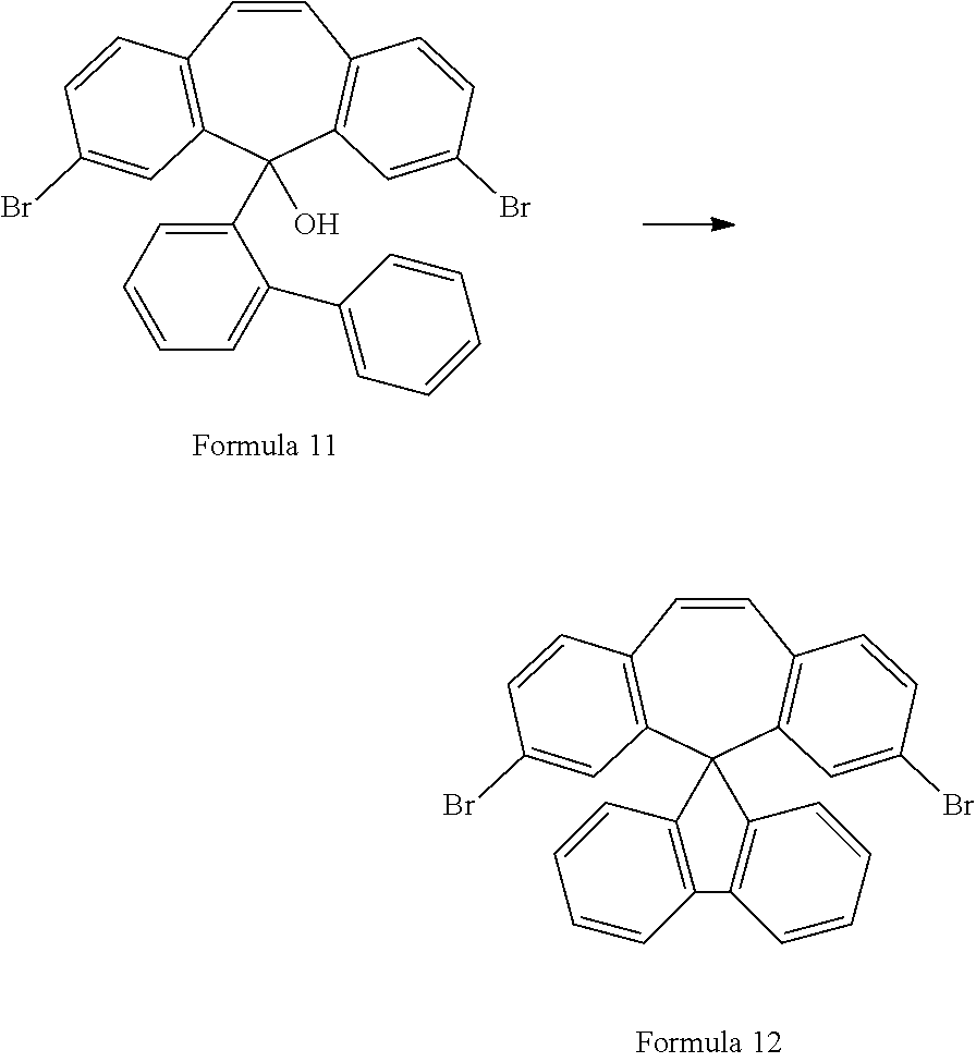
C1=CC2=C(C3(C4=C1C=CC(Br)=C4)C1=C(C=CC=C1)C1=C3C=CC=C1)C=C(Br)C=C2.C1=CC2=C(C(C3=CC=CC=C3C3=CC=CC=C3)(O)C3=C1C=CC(Br)=C3)C=C(Br)C=C2
